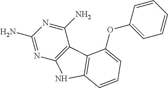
N1=C(N)N=C(N)C2=C1NC1=C2C(OC2=CC=CC=C2)=CC=C1
